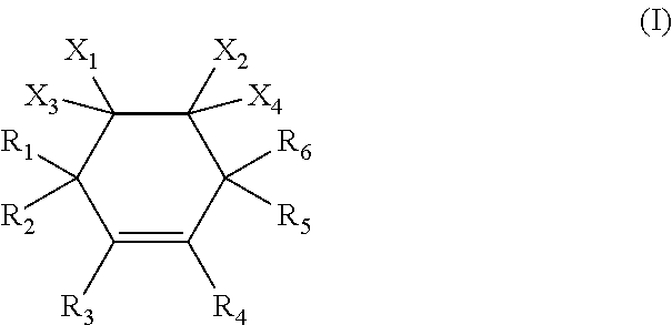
C1([R3])=C([R4])C([R5])([R6])C([X2])([X4])C([X1])([X3])C1([R1])[R2]
